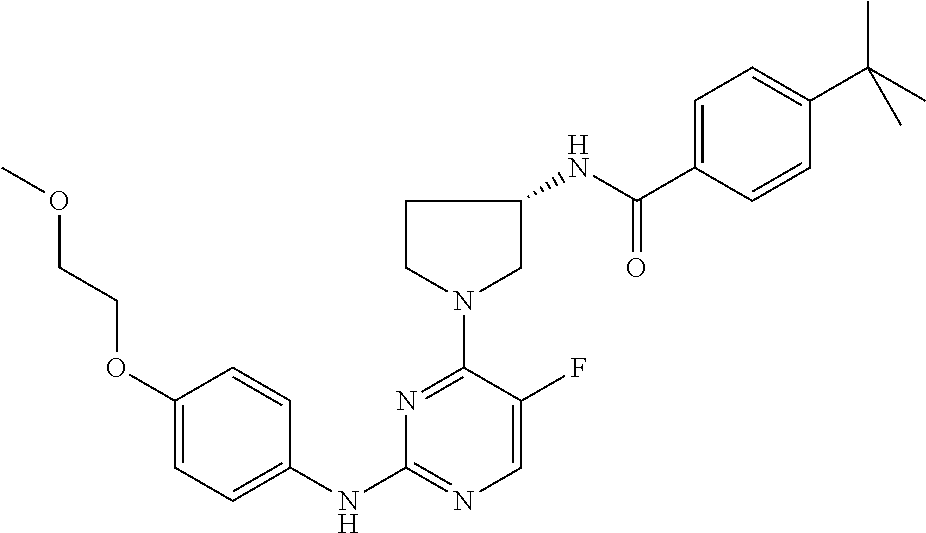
C1(OCCOC)=CC=C(NC2=NC=C(F)C(N3CC(NC(C4=CC=C(C(C)(C)C)C=C4)=O)CC3)=N2)C=C1
